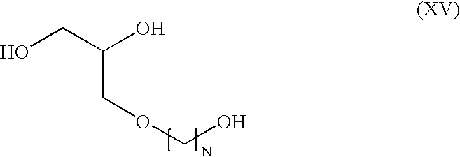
OCC(O)COCO
